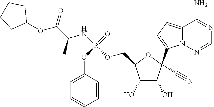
C12=CC=C(C3(C#N)C(O)C(O)C(COP(NC(C(OC4CCCC4)=O)C)(=O)OC4=CC=CC=C4)O3)N1N=CN=C2N
